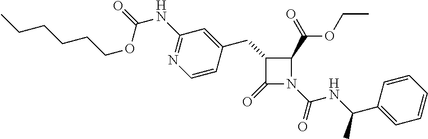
C1(=O)N(C(NC(C2=CC=CC=C2)C)=O)C(C(OCC)=O)C1CC1=CC(NC(OCCCCCC)=O)=NC=C1
